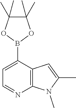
C12=C(C(B3OC(C)(C)C(C)(C)O3)=CC=N1)C=C(C)N2C
